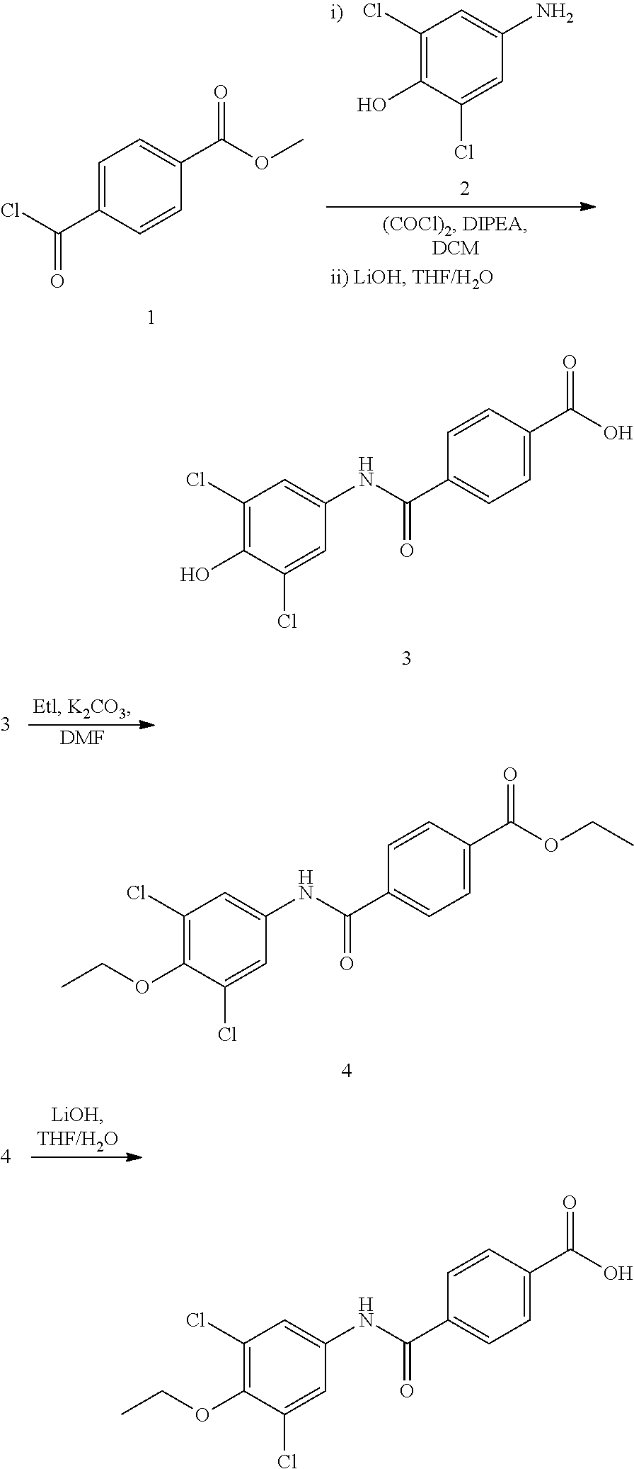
C1=CC(C(O)=O)=CC=C1C(NC1=CC(Cl)=C(O)C(Cl)=C1)=O.C1=CC(C(OCC)=O)=CC=C1C(NC1=CC(Cl)=C(OCC)C(Cl)=C1)=O.C1=CC(C(O)=O)=CC=C1C(NC1=CC(Cl)=C(OCC)C(Cl)=C1)=O.C1(Cl)=C(O)C(Cl)=CC(N)=C1.C1=C(C(Cl)=O)C=CC(C(OC)=O)=C1.[DMF]
